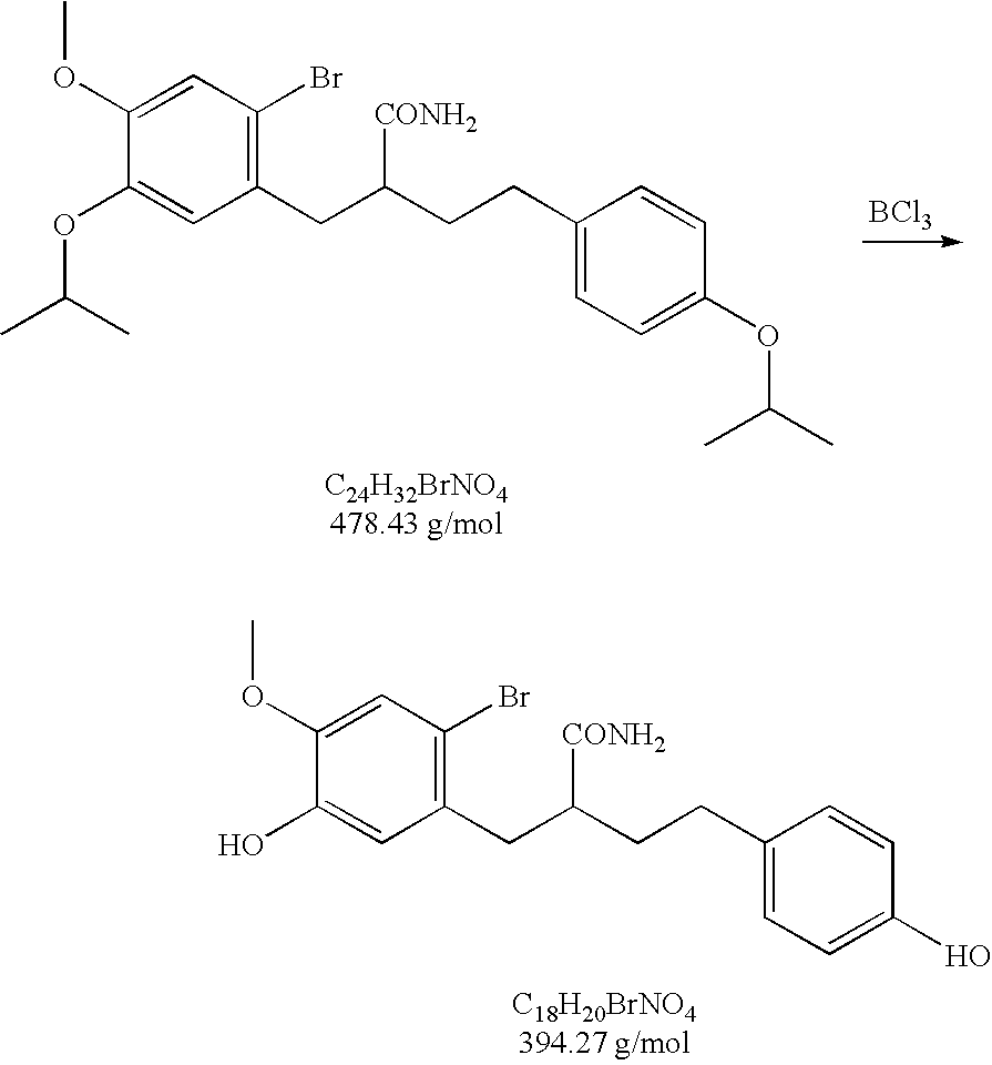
[BCl3].C1(OC(C)C)=CC(CC(CCC2=CC=C(OC(C)C)C=C2)[CONH2])=C(Br)C=C1OC.C1(O)=CC(CC(CCC2=CC=C(O)C=C2)[CONH2])=C(Br)C=C1OC
